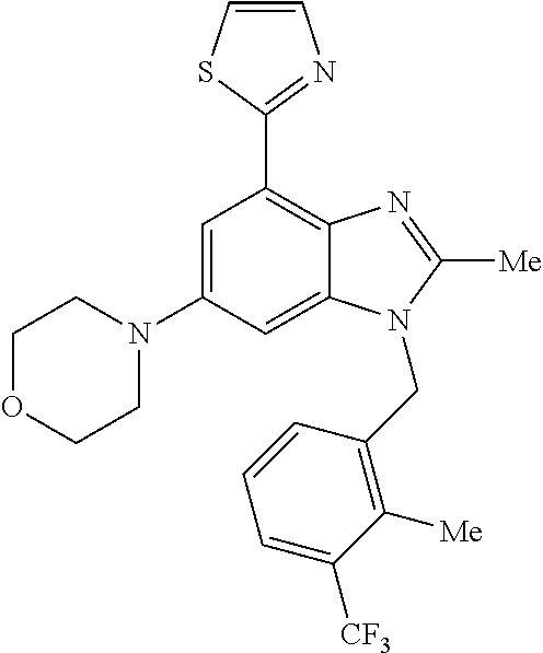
C1(N2CCOCC2)=CC(C2=NC=CS2)=C2C(=C1)N(CC1=C([Me])C([CF3])=CC=C1)C([Me])=N2
